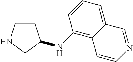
C1CC(NC2=C3C(=CC=C2)C=NC=C3)CN1
